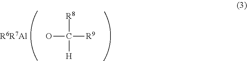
[R8]C([R9])(O)[H].[R6R7Al]
